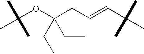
C(OC(CC=CC(C)(C)C)(CC)CC)(C)(C)C
